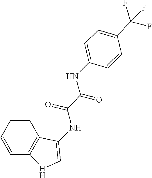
C1=C(NC(C(=O)NC2=C[H]C3=C2C=CC=C3)=O)C=CC(C(F)(F)F)=C1
